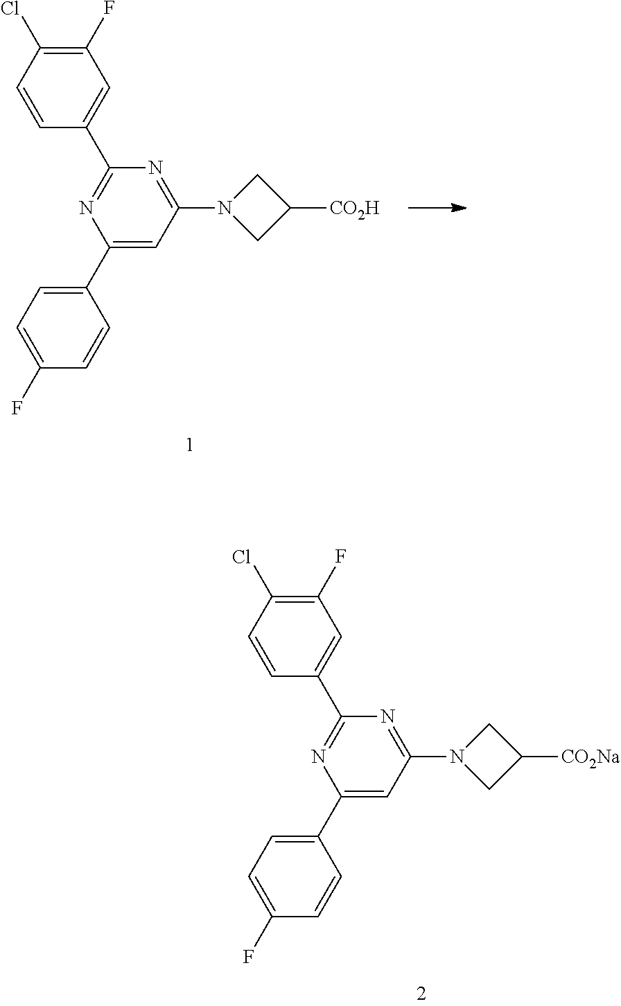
C1(Cl)=C(F)C=C(C2=NC(C3=CC=C(F)C=C3)=CC(N3CC([CO2H])C3)=N2)C=C1.C1(Cl)=C(F)C=C(C2=NC(C3=CC=C(F)C=C3)=CC(N3CC([CO2Na])C3)=N2)C=C1
